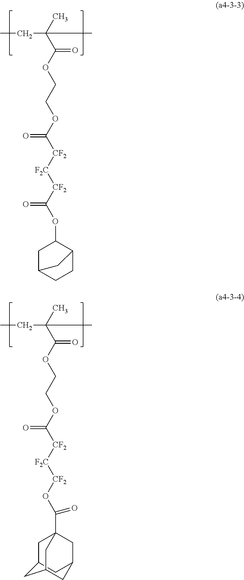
CCC(C)(C)C(OCCOC([CF2][F2C][CF2]C(OC1CC2CCC1C2)=O)=O)=O.CCC(C)(C)C(OCCOC([CF2][F2C][CF2]OC(C12CC3CC(C1)CC(C3)C2)=O)=O)=O
